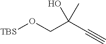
O(CC(C#C)(C)O)[TBS]
